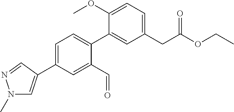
C1=C(C2=CN(C)N=C2)C=C(C=O)C(C2=CC(CC(OCC)=O)=CC=C2OC)=C1
